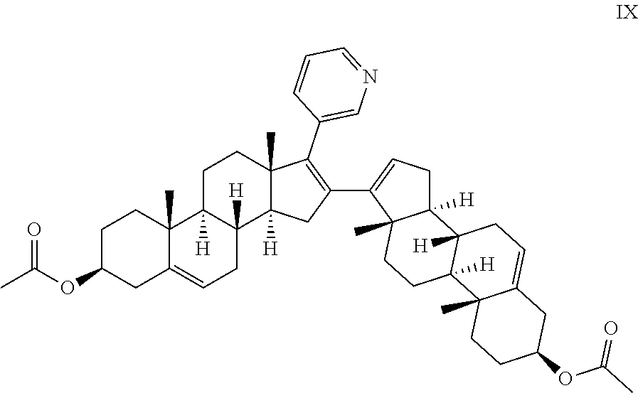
C1C2([H])C([H])(C3([H])C(C)(C1)C(C1=CN=CC=C1)=C(C1=CCC4([H])C1(C)CCC1([H])C4([H])CC=C4C1(C)CCC(OC(C)=O)C4)C3)CC=C1C2(C)CCC(OC(=O)C)C1
